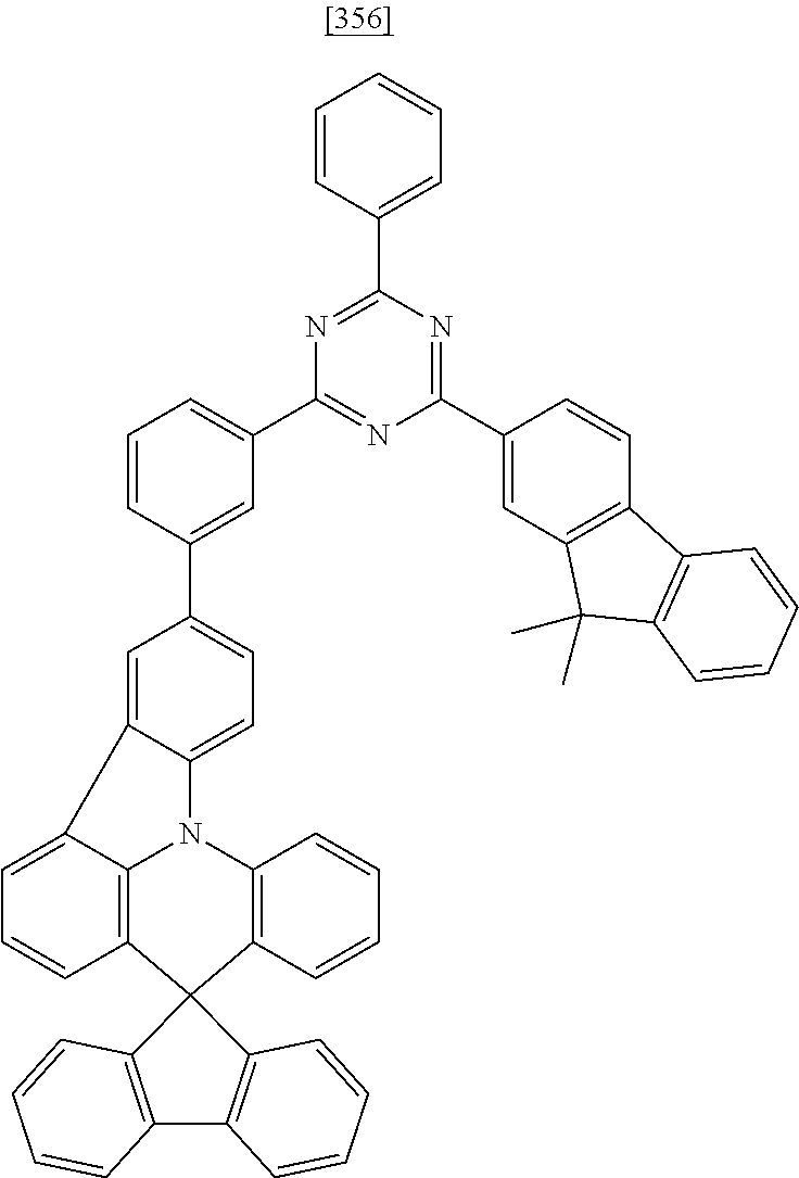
C12=C(C3(C4=C1C=CC=C4)C1=C4N(C5=C3C=CC=C5)C3=CC=C(C5=CC(C6=NC(C7=CC8=C(C=C7)C7=C(C8(C)C)C=CC=C7)=NC(C7=CC=CC=C7)=N6)=CC=C5)C=C3C4=CC=C1)C=CC=C2
